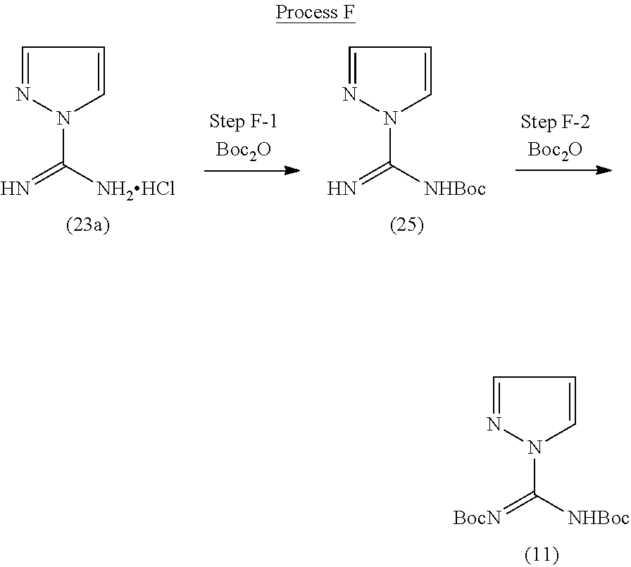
C1=NN(C([NHBoc])=[BocN])C=C1.C1=NN(C([NHBoc])=N)C=C1.C1=NN(C([NH2HCl])=N)C=C1
